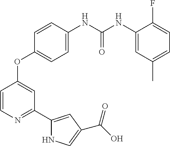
C1=CN=C(C2=CC(C(O)=O)=CN2)C=C1OC1=CC=C(NC(NC2=CC(C)=CC=C2F)=O)C=C1
